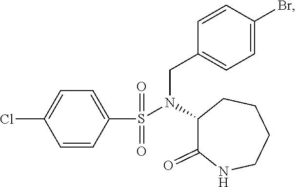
C1=C(Cl)C=CC(S(=O)(=O)N(C2C(=O)NCCCC2)CC2=CC=C(Br)C=C2)=C1
